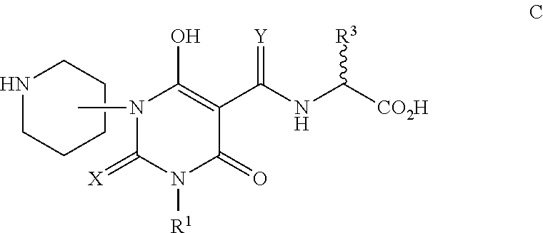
N1(C)C(=[X])N([R1])C(=O)C(C(NC([CO2H])[R3])=[Y])=C1O.N1CCCCC1
